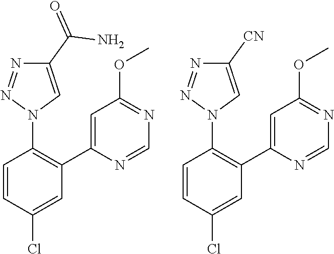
C1=NC(C2=C(N3C=C(C(=O)N)N=N3)C=CC(Cl)=C2)=CC(OC)=N1.C1=NC(C2=C(N3C=C([CN])N=N3)C=CC(Cl)=C2)=CC(OC)=N1
